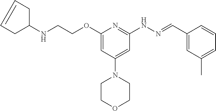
N(C1CC=CC1)CCOC1=CC(N2CCOCC2)=CC(NN=CC2=CC(C)=CC=C2)=N1
